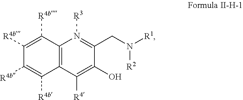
C1([R4b])=C([R4b])C2=C(C([R4b])=C1[R4b])C([R4])=C(O)C(CN([R1])[R2])=N2[R3]
